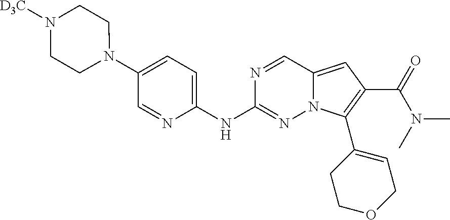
N1(C2=CC=C(NC3=NN4C(=CC(C(N(C)C)=O)=C4C4=CCOCC4)C=N3)N=C2)CCN([D3C])CC1
